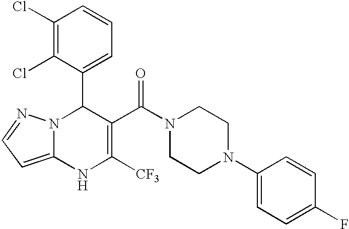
C1(Cl)=C(Cl)C(C2N3C(=CC=N3)NC([CF3])=C2C(N2CCN(C3=CC=C(F)C=C3)CC2)=O)=CC=C1
